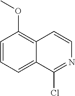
C1=CC=C2C(=C1OC)C=CN=C2Cl
